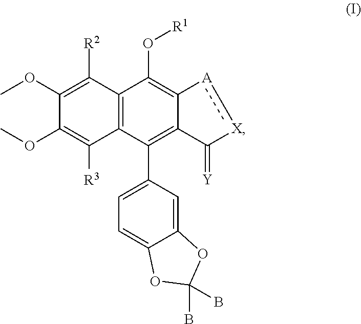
C1(OC)=C([R2])C2=C(C([R3])=C1OC)C(C1=CC=C3C(=C1)OC(B)(B)O3)=C1C(=C2O[R1])[A]:[X]C1=[Y]
